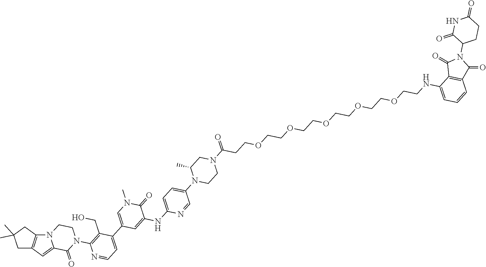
C1=C2C(=O)N(C3=C(CO)C(C4=CN(C)C(=O)C(NC5=CC=C(N6CCN(C(=O)CCOCCOCCOCCOCCOCCNC7=CC=CC8=C7C(=O)N(C7C(=O)NC(=O)CC7)C8=O)CC6C)C=N5)=C4)=CC=N3)CCN2C2=C1CC(C)(C)C2
